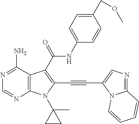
N1=C(N)C2=C(N=C1)N(C1(C)CC1)C(C#CC1=CN=C3N1C=CC=C3)=C2C(NC1=CC=C(COC)C=C1)=O
